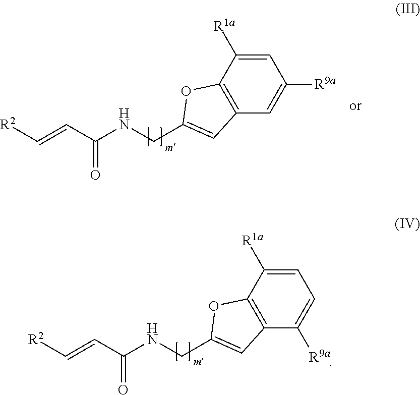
C12=C(C([R1a])=CC=C1[R9a])OC(CNC(C=C[R2])=O)=C2.C12=C(C([R1a])=CC([R9a])=C1)OC(CNC(C=C[R2])=O)=C2
